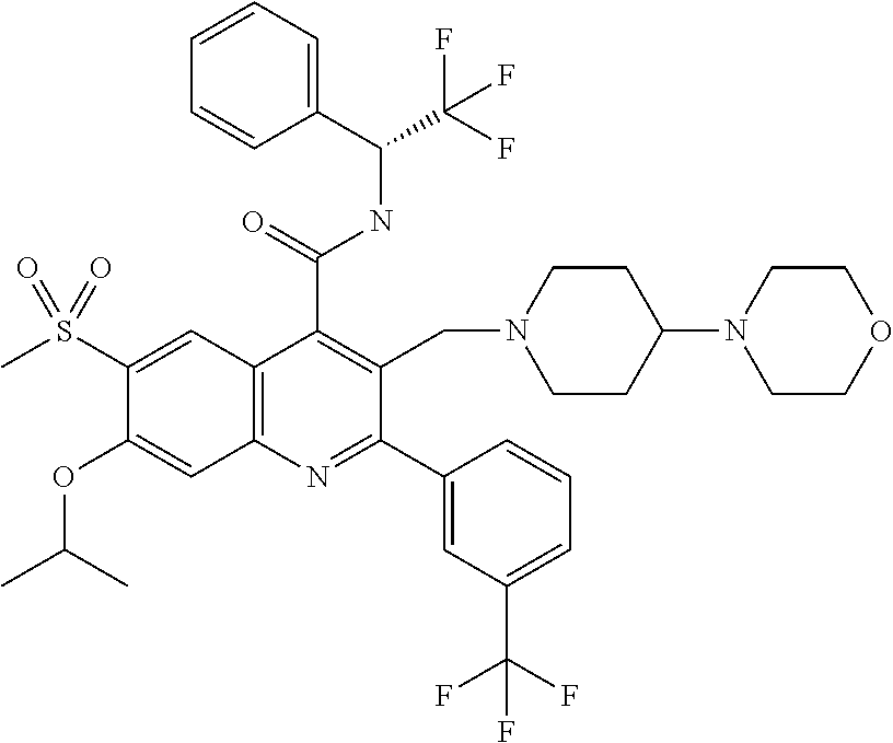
C1(S(C)(=O)=O)=CC2=C(C=C1OC(C)C)N=C(C1=CC(C(F)(F)F)=CC=C1)C(CN1CCC(N3CCOCC3)CC1)=C2C(=O)NC(C(F)(F)F)C1=CC=CC=C1
